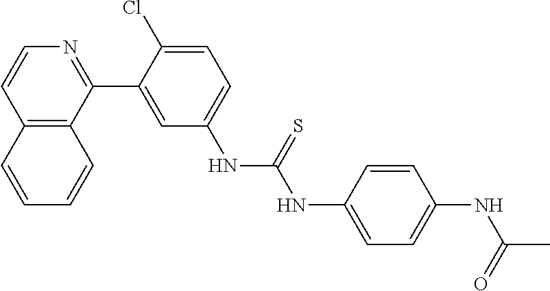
C12=C(C(C3=CC(NC(NC4=CC=C(NC(C)=O)C=C4)=S)=CC=C3Cl)=NC=C1)C=CC=C2
